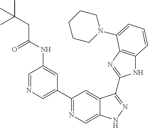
C1=NC=C(C2=NC=C3C(=C2)C(C2=NC4=C(N2)C=CC=C4N2CCCCC2)=NN3)C=C1NC(CC(C)(C)C)=O
